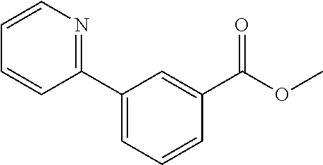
C1(C2=CC=CC(C(=O)OC)=C2)=NC=CC=C1
